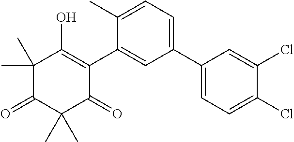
C1(C2=CC=C(Cl)C(Cl)=C2)=CC=C(C)C(C2=C(O)C(C)(C)C(=O)C(C)(C)C2=O)=C1
